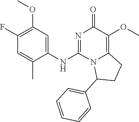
C1(NC2=NC(=O)C(OC)=C3N2C(C2=CC=CC=C2)CC3)=CC(OC)=C(F)C=C1C
